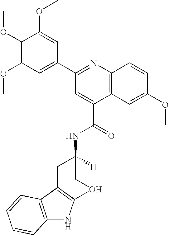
C1(OC)=C(OC)C=C(C2=NC3=C(C(C(=O)NC4([H])CC5=C(NC6=C5C=CC=C6)OC4)=C2)C=C(OC)C=C3)C=C1OC
